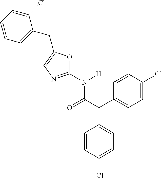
C1=C(Cl)C=CC(C(C2=CC=C(Cl)C=C2)C(N(C2=NC=C(CC3=CC=CC=C3Cl)O2)[H])=O)=C1
